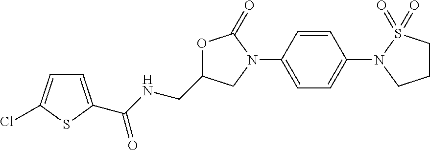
O1C(CNC(=O)C2=CC=C(Cl)S2)CN(C2=CC=C(N3CCCS3(=O)=O)C=C2)C1=O
